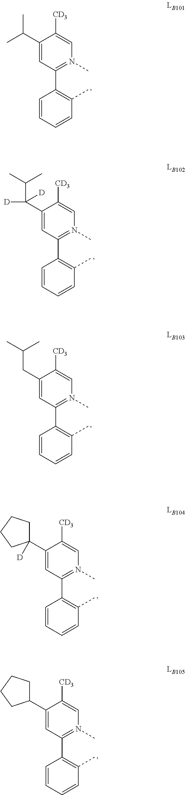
C1(C(C(C)C)([D])[D])=CC(C2=C(C)C=CC=C2)=N(C)C=C1[CD3].C1(CC(C)C)=CC(C2=C(C)C=CC=C2)=N(C)C=C1[CD3].C1(C2([D])CCCC2)=CC(C2=C(C)C=CC=C2)=N(C)C=C1[CD3].C1(C2CCCC2)=CC(C2=C(C)C=CC=C2)=N(C)C=C1[CD3].C1(C(C)C)=CC(C2=C(C)C=CC=C2)=N(C)C=C1[CD3]
